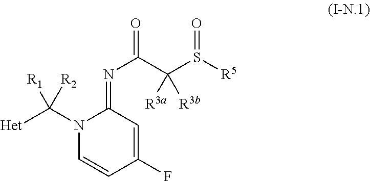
N1(C([Het])([R2])[R1])C=CC(F)=CC1=NC(=O)C(S([R5])=O)([R3a])[R3b]
